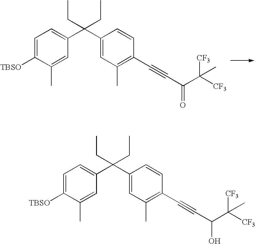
C1=C([TBSO])C(C)=CC(C(C2=CC(C)=C(C#CC(=O)C([CF3])([CF3])C)C=C2)(CC)CC)=C1.C1=C([TBSO])C(C)=CC(C(C2=CC(C)=C(C#CC(O)C([CF3])([CF3])C)C=C2)(CC)CC)=C1
